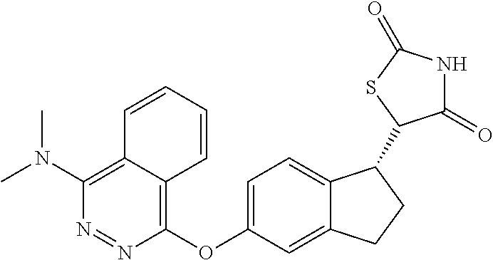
C1(N(C)C)=C2C(=C(OC3=CC=C4C(=C3)CCC4C3C(=O)NC(=O)S3)N=N1)C=CC=C2
